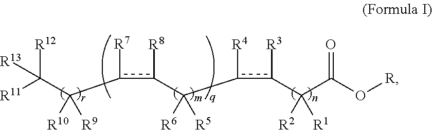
[R11]C(C(c(c([R8])C(c(c([R3])C(C(O[R])=O)([R2])[R1])[R4])([R6])[R5])[R7])([R10])[R9])([R12])[R13]
